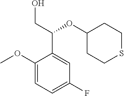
C1(OC)=CC=C(F)C=C1C(CO)OC1CCSCC1
